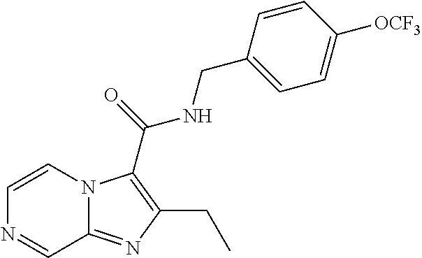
C1=CN2C(=NC(CC)=C2C(NCC2=CC=C([OCF3])C=C2)=O)C=N1
